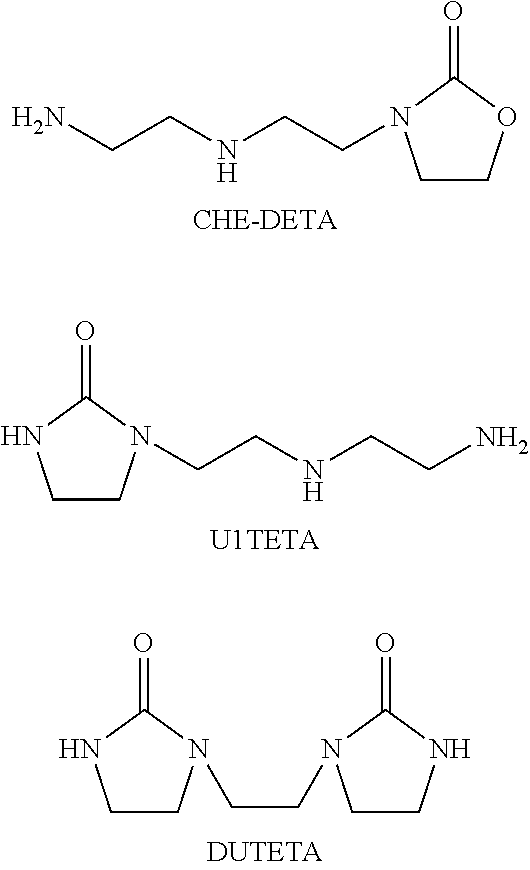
C1COC(=O)N1CCNCCN.C1CNC(=O)N1CCNCCN.C1CNC(=O)N1CCN1CCNC1=O
